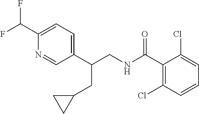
C1(C(CNC(C2=C(Cl)C=CC=C2Cl)=O)CC2CC2)=CC=C(C(F)F)N=C1
